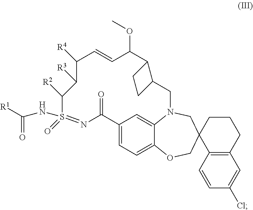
C1=CC2=C(C=C1Cl)CCCC21CN2C3=CC(=CC=C3OC1)C(=O)N=S(=O)(NC(=O)[R1])C([R2])C([R3])C([R4])C=CC(OC)C1C(C2)CC1
